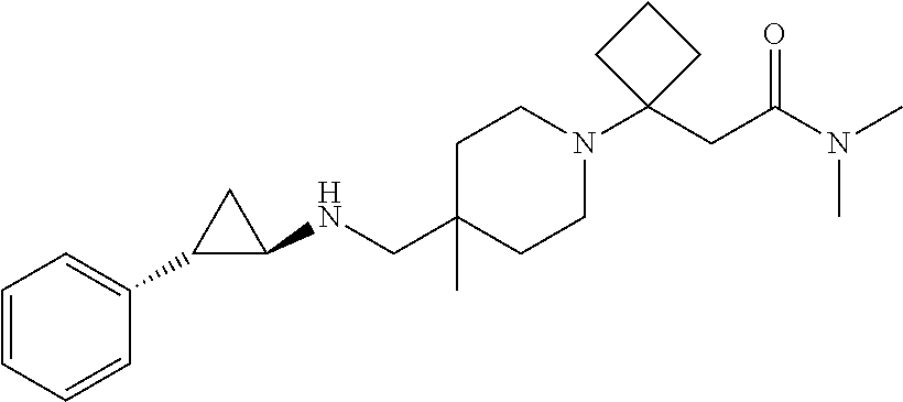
C1=CC=CC(C2C(NCC3(C)CCN(C4(CC(N(C)C)=O)CCC4)CC3)C2)=C1
